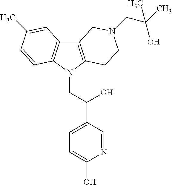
C12=C(N(CC(C3=CC=C(O)N=C3)O)C3=C1C=C(C)C=C3)CCN(CC(C)(C)O)C2
